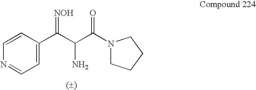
C1=CC(C(C(N)C(N2CCCC2)=O)=[NOH])=CC=N1
